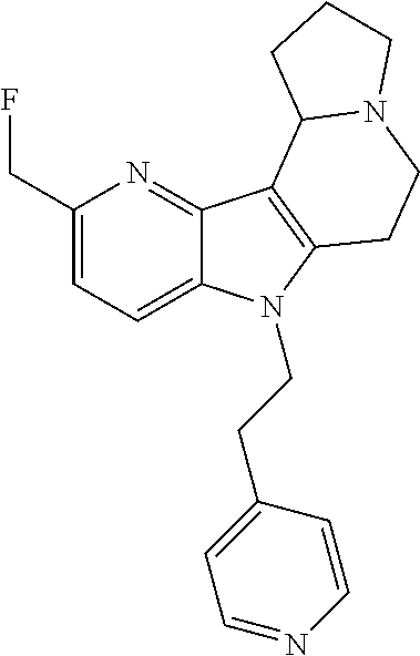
C1(CF)=CC=C2C(=N1)C1=C(N2CCC2=CC=NC=C2)CCN2C1CCC2
